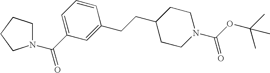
C1=C(C(N2CCCC2)=O)C=C(CCC2CCN(C(OC(C)(C)C)=O)CC2)C=C1
